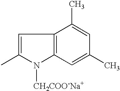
C1=C(C)N([CH2COO-Na+])C2=C1C(C)=CC(C)=C2
